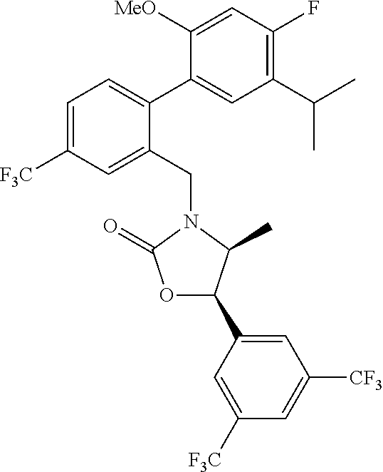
C1=C([F3C])C=C(CN2C(C)C(C3=CC([CF3])=CC([F3C])=C3)OC2=O)C(C2=CC(C(C)C)=C(F)C=C2[MeO])=C1
